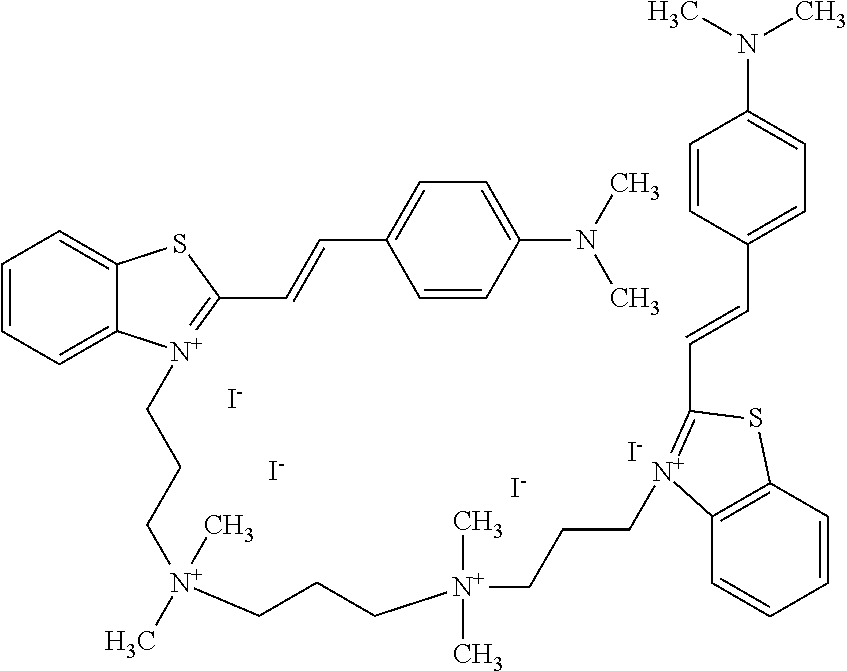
C1=CC=C2C(=C1)SC(C=CC1=CC=C(N(C)C)C=C1)=[N+]2CCC[N+](CCC[N+](CCC[N+]1=C(C=CC2=CC=C(N(C)C)C=C2)SC2=C1C=CC=C2)(C)C)(C)C.[I-].[I-].[I-].[I-]
